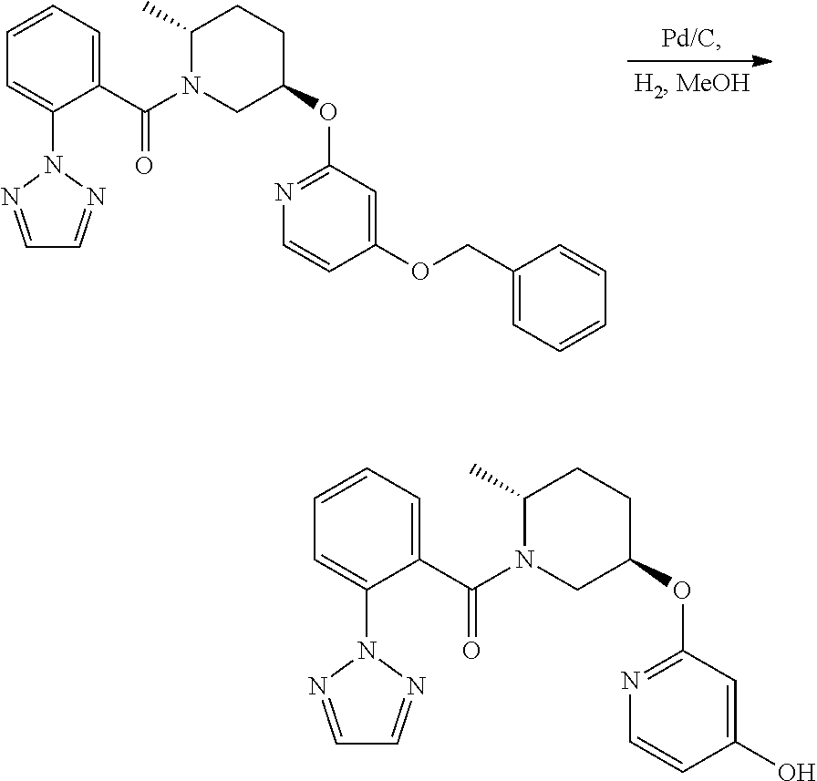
C1=CC=C(C(N2CC(OC3=NC=CC(OCC4=CC=CC=C4)=C3)CCC2C)=O)C(N2N=CC=N2)=C1.C1=CC=C(C(N2CC(OC3=NC=CC(O)=C3)CCC2C)=O)C(N2N=CC=N2)=C1
